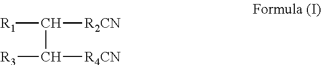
[R1]C([R2CN])C([R4CN])[R3]
